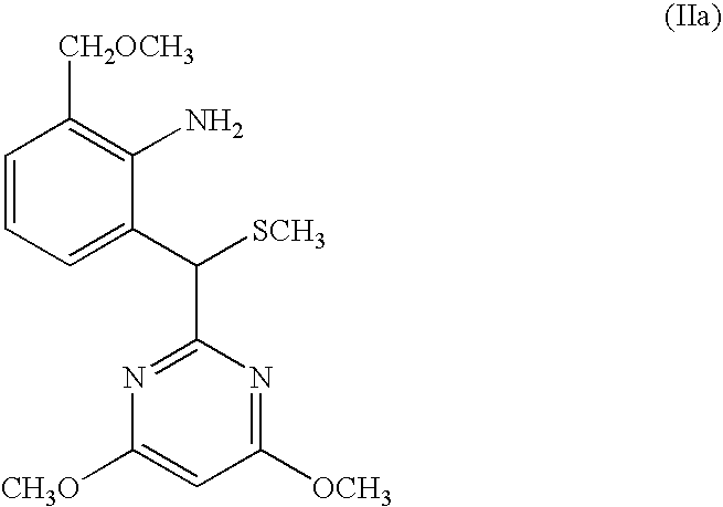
C1=CC=C(C([SCH3])C2=NC([CH3O])=CC([OCH3])=N2)C(N)=C1[CH2OCH3]
